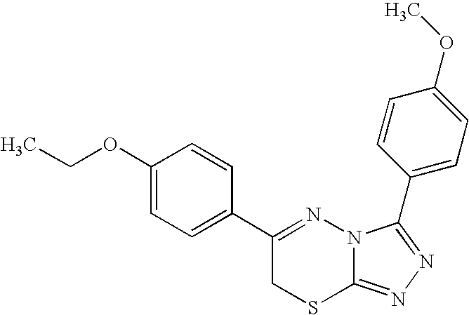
C1(OCC)=CC=C(C2=NN3C(=NN=C3C3=CC=C(OC)C=C3)SC2)C=C1
